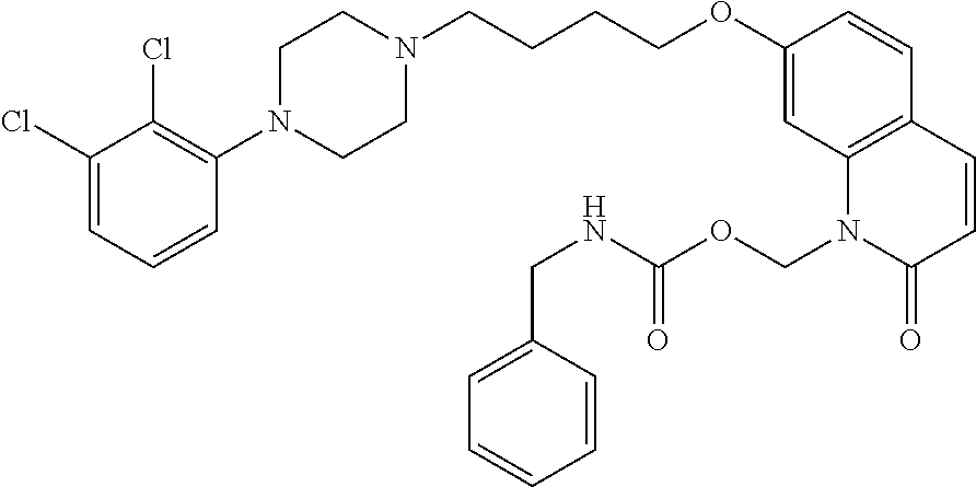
C1(Cl)=CC=CC(N2CCN(CCCCOC3=CC4=C(C=C3)C=CC(=O)N4COC(=O)NCC3=CC=CC=C3)CC2)=C1Cl
